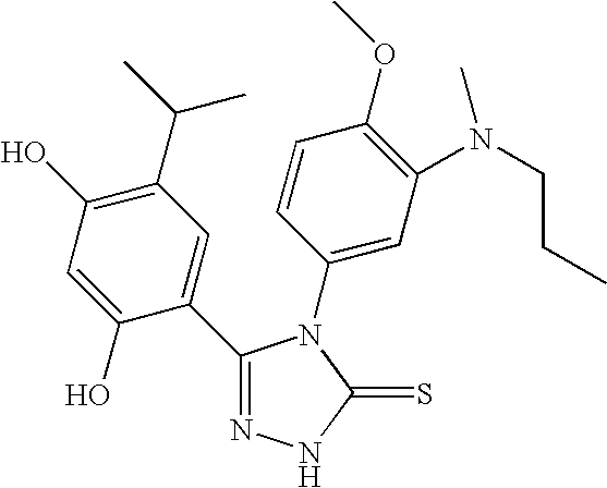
C1(C2=CC(C(C)C)=C(O)C=C2O)=NNC(=S)N1C1=CC(N(CCC)C)=C(OC)C=C1
